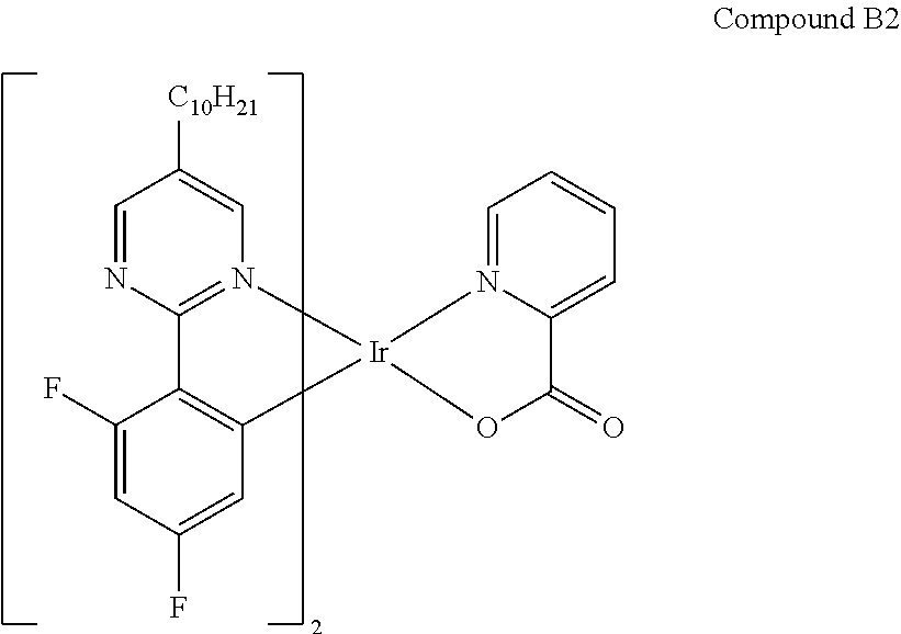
C1=NC2=N(C=C1[C10H21])[Ir]1(C3=C2C(F)=CC(F)=C3)N2=CC=CC=C2C(=O)O1
